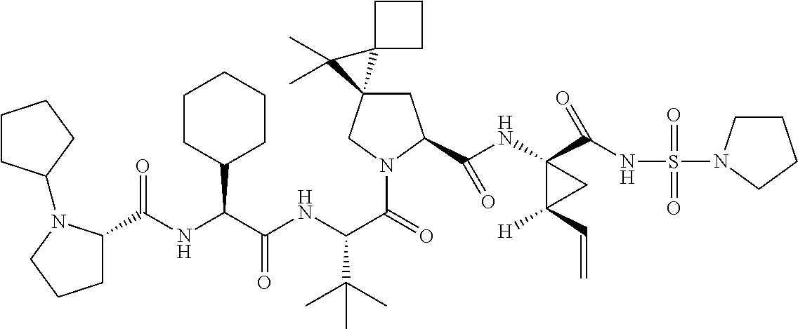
C1C(C(NC2(C(NS(=O)(=O)N3CCCC3)=O)C([H])(C=C)C2)=O)N(C(=O)C(NC(C(NC(=O)C2CCCN2C2CCCC2)C2CCCCC2)=O)C(C)(C)C)CC12C1(CCC1)C2(C)C
